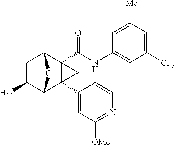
C1C(O)C2C3(C4=CC([OMe])=NC=C4)C(C(NC4=CC([CF3])=CC([Me])=C4)=O)(C1O2)C3
